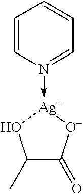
C1=CN(->[Ag]2[O-]C(=O)C(C)O2)=CC=C1
